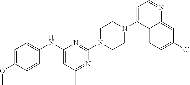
C1=C(OC)C=CC(NC2=CC(C)=NC(N3CCN(C4=CC=NC5=CC(Cl)=CC=C45)CC3)=N2)=C1
